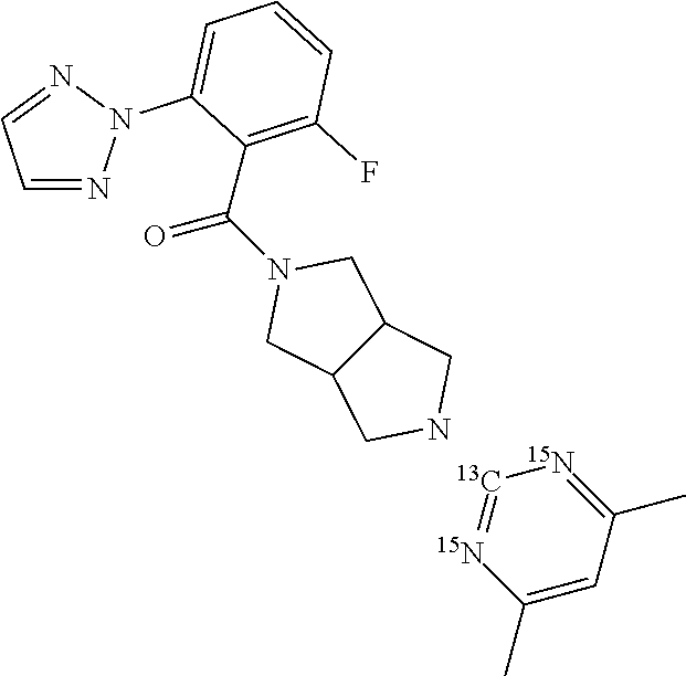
[13C]1=[15N]C(C)=CC(C)=[15N]1.N1CC2C(C1)CN(C(C1=C(F)C=CC=C1N1N=CC=N1)=O)C2
